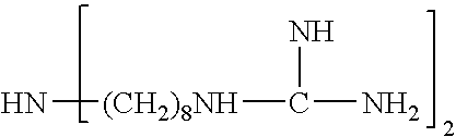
N[(CH2)8NH]C(N)N
